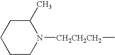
C1CN([CH2CH2CH2]C)C(C)CC1
